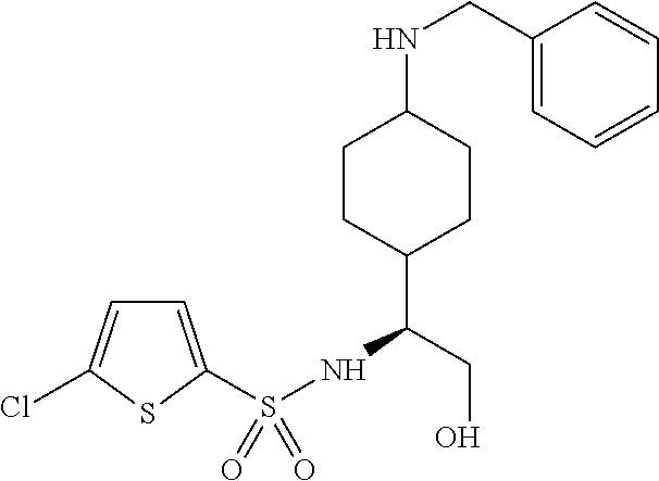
C1=C(S(=O)(=O)NC(CO)C2CCC(NCC3=CC=CC=C3)CC2)SC(Cl)=C1
